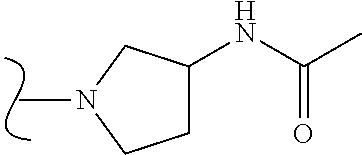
CN1CC(NC(C)=O)CC1
